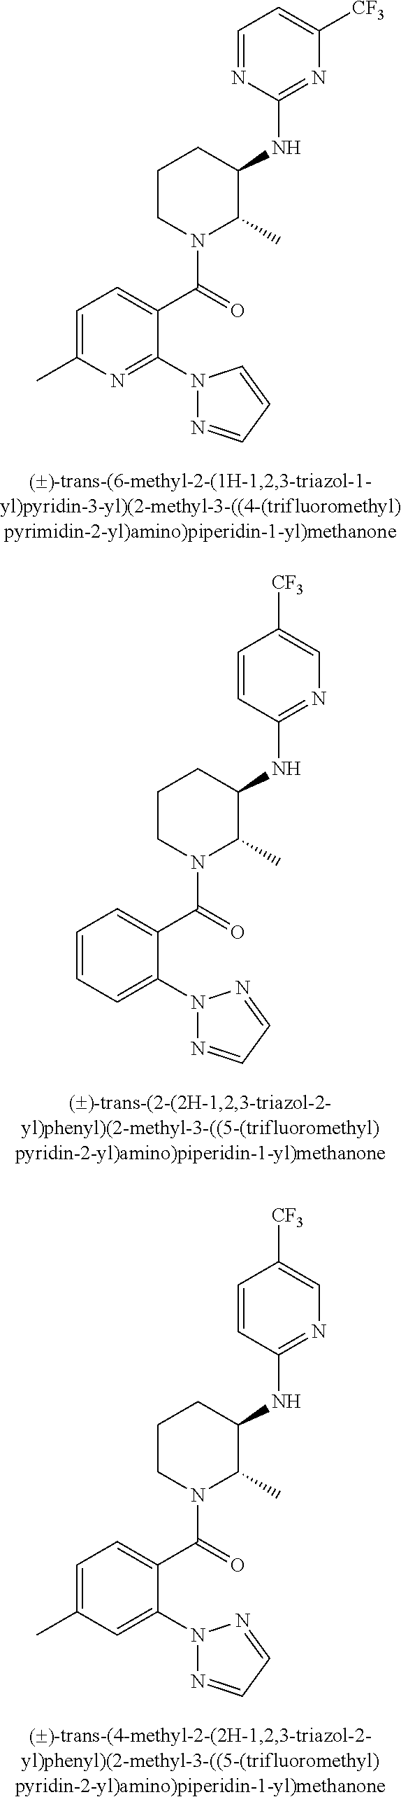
C1=C(C)N=C(N2N=CC=C2)C(C(=O)N2C(C)C(NC3=NC([CF3])=CC=N3)CCC2)=C1.C1=CC=C(N2N=CC=N2)C(C(=O)N2C(C)C(NC3=NC=C([CF3])C=C3)CCC2)=C1.C1=C(C)C=C(N2N=CC=N2)C(C(=O)N2C(C)C(NC3=NC=C([CF3])C=C3)CCC2)=C1
